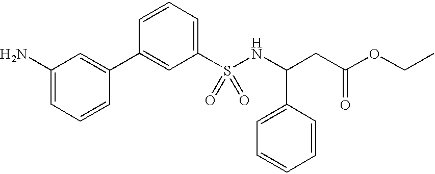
C1(C2=CC(N)=CC=C2)=CC(S(NC(CC(OCC)=O)C2=CC=CC=C2)(=O)=O)=CC=C1
